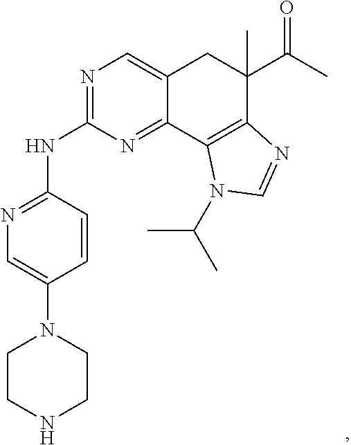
N1=C(NC2=NC=C(N3CCNCC3)C=C2)N=C2C(=C1)CC(C(C)=O)(C)C1=C2N(C(C)C)C=N1
